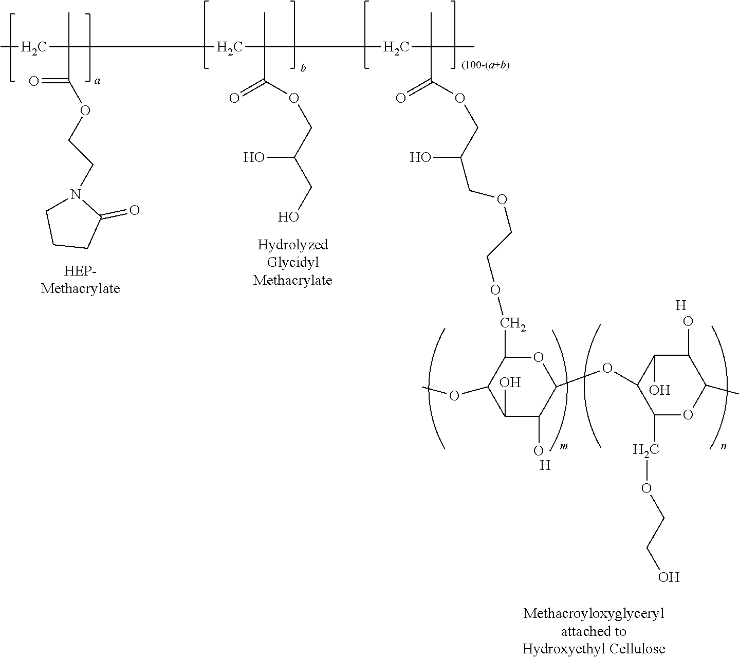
CCC(C)(C(=O)OCCN1CCCC1=O)CC(C)(C(OCC(O)CO)=O)CC(C)(C)C(OCC(O)COCCOCC1C(OC)C(O)C(O)C(OC2C(COCCO)OC(C)C(O)C2O)O1)=O.[H].[H]
